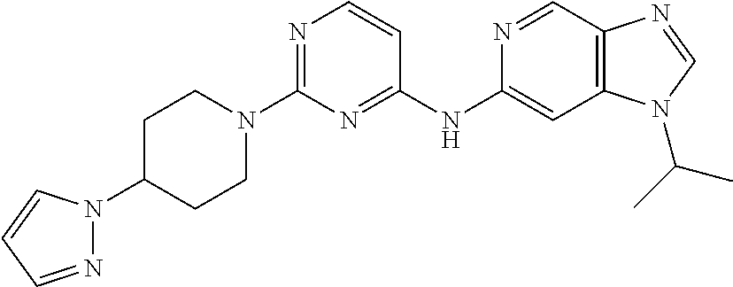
C1(N2CCC(N3N=CC=C3)CC2)=NC=CC(NC2=CC3=C(C=N2)N=CN3C(C)C)=N1
